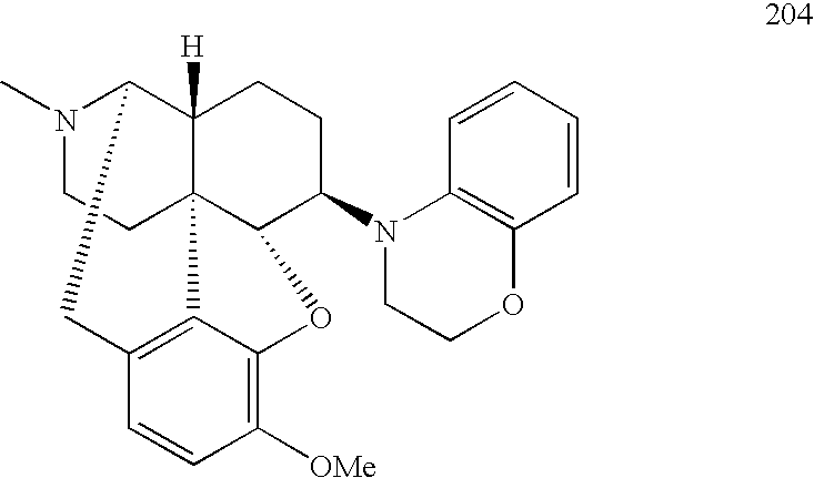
N1(C)CCC23C4([H])C1CC1=C2C(=C([OMe])C=C1)OC3C(N1CCOC2=C1C=CC=C2)CC4
